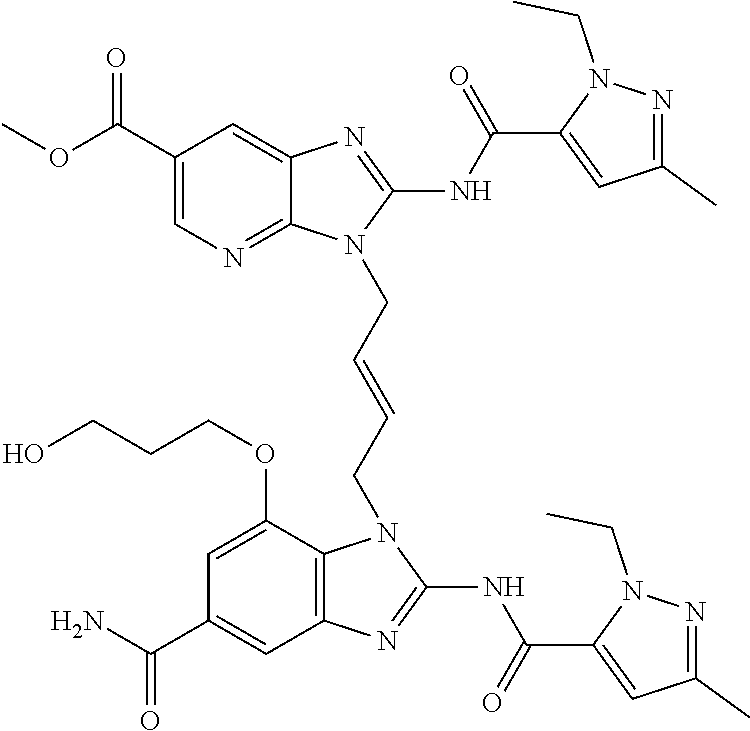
O(C(C1=CN=C2C(=C1)N=C(NC(=O)C1=CC(C)=NN1CC)N2CC=CCN1C2=C(C=C(C(N)=O)C=C2OCCCO)N=C1NC(=O)C1=CC(C)=NN1CC)=O)C
